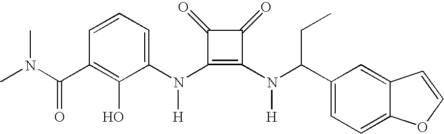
CN(C(C1=C(O)C(N(C2=C(N(C(C3=CC=C4C(=C3)C=CO4)CC)[H])C(=O)C2=O)[H])=CC=C1)=O)C
